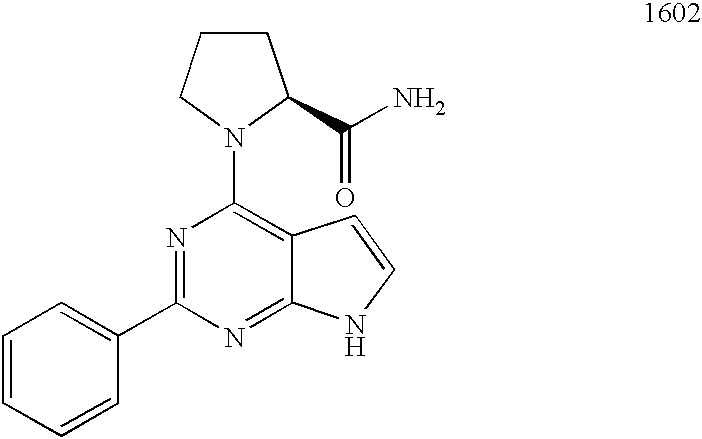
C1=CC=CC(C2=NC(N3CCCC3C(N)=O)=C3C(=N2)NC=C3)=C1
